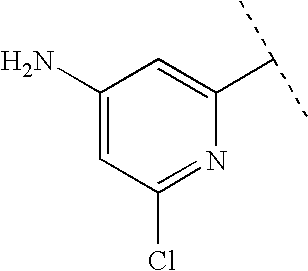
C1(N)=CC(Cl)=NC(C(C)C)=C1
